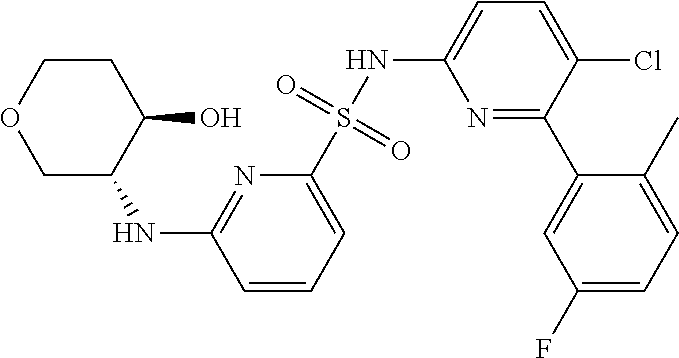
N(C1C(O)CCOC1)C1=NC(S(NC2=CC=C(Cl)C(C3=CC(F)=CC=C3C)=N2)(=O)=O)=CC=C1
